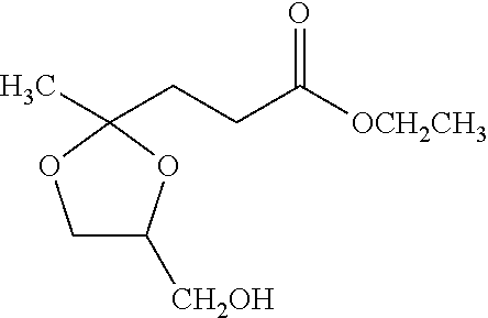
C1C([CH2OH])OC(C)(CCC([OCH2CH3])=O)O1
